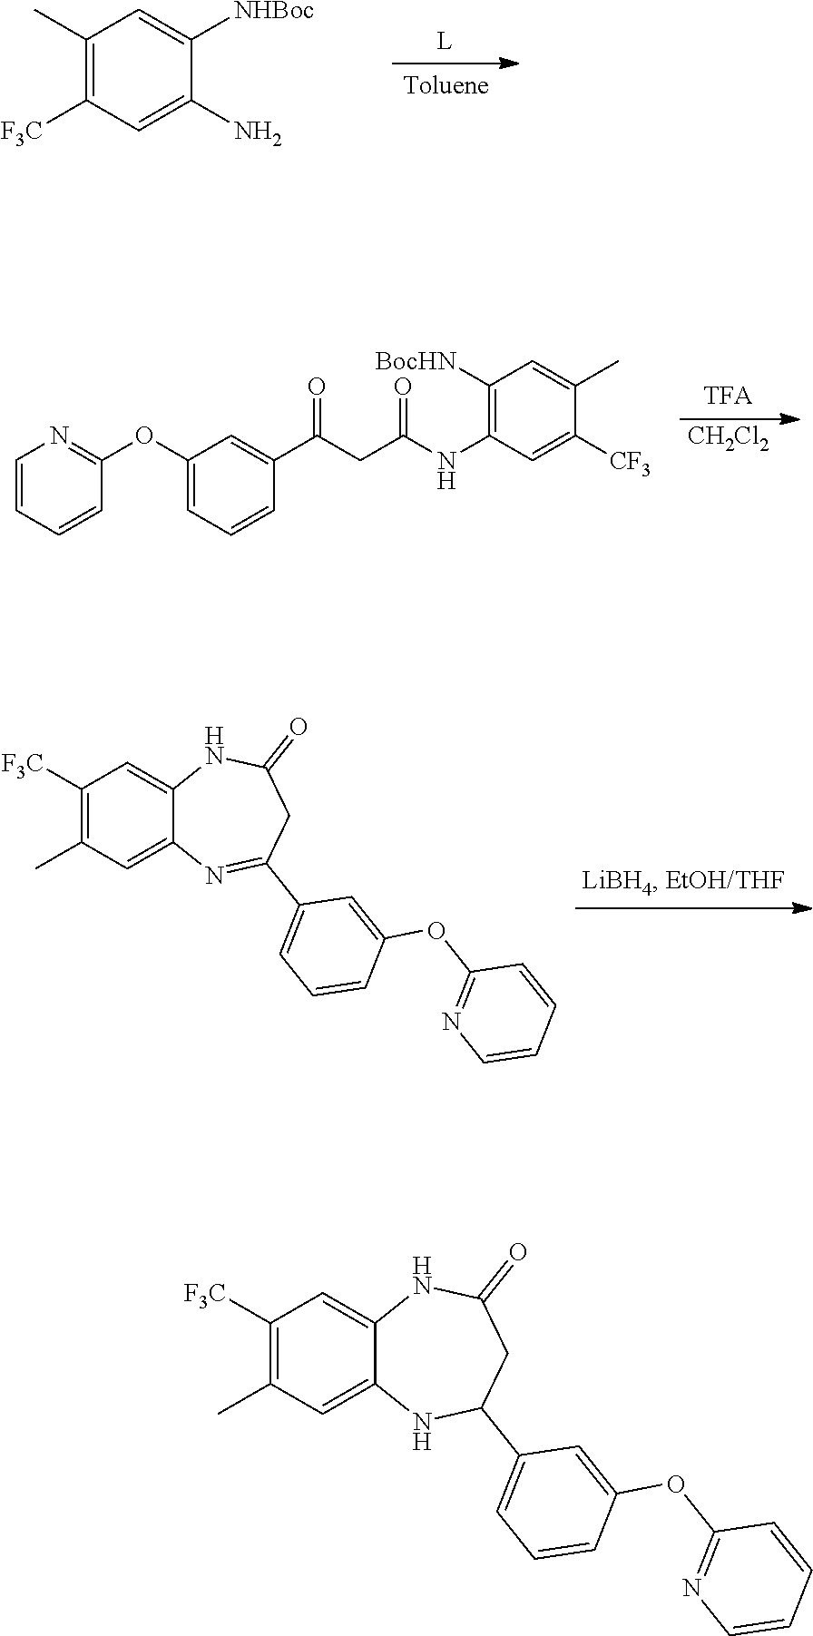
C1(C)=C([F3C])C=C(N)C([NHBoc])=C1.[CH2Cl2].C1=CC=CC(OC2=CC=CC(C(CC(NC3=C([BocHN])C=C(C)C([CF3])=C3)=O)=O)=C2)=N1.C1([F3C])=C(C)C=C2C(=C1)NC(=O)CC(C1=CC=CC(OC3=NC=CC=C3)=C1)=N2.C1([F3C])=C(C)C=C2C(=C1)NC(=O)CC(C1=CC=CC(OC3=NC=CC=C3)=C1)N2
